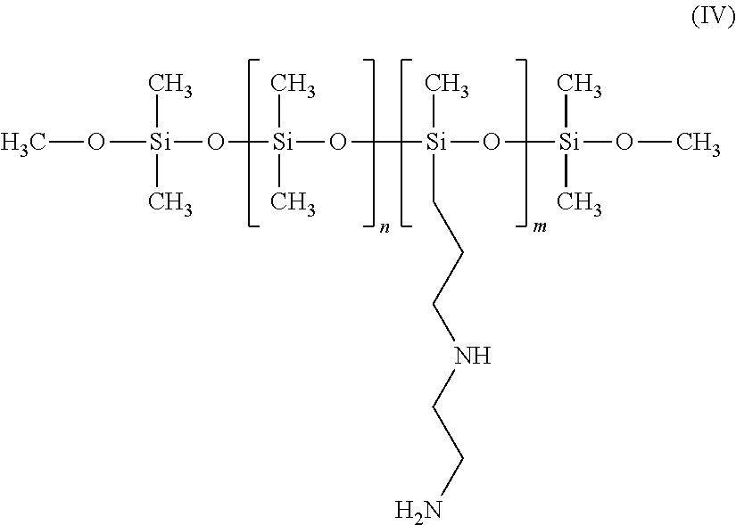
CO[Si](O[Si](O[Si](O[Si](OC)(C)C)(C)CCCNCCN)(C)C)(C)C
